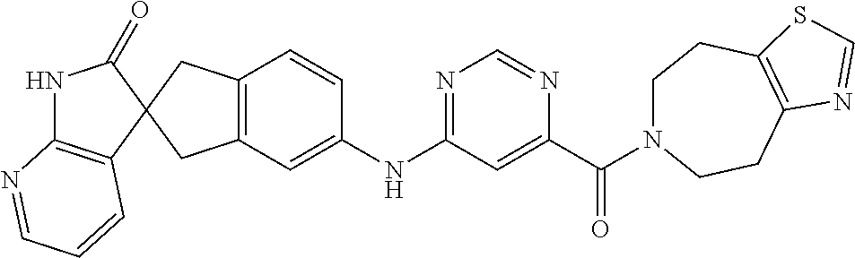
C12=C(CC3(C1)C1=C(NC3=O)N=CC=C1)C=CC(NC1=NC=NC(C(=O)N3CCC4=C(CC3)N=CS4)=C1)=C2
